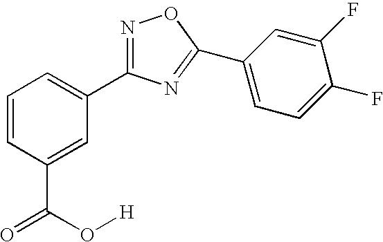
C1=CC(C(=O)O[H])=CC(C2=NOC(C3=CC=C(F)C(F)=C3)=N2)=C1
